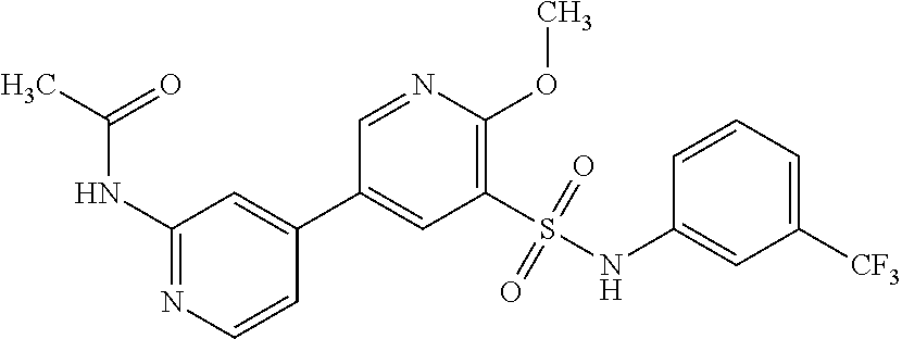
C1(NC(C)=O)=NC=CC(C2=CC(S(NC3=CC([CF3])=CC=C3)(=O)=O)=C(OC)N=C2)=C1
